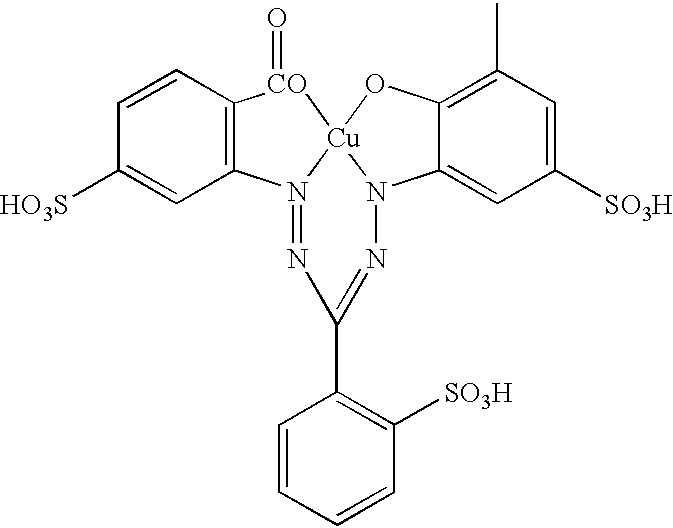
C1([HO3S])=CC2=C(C=C1)[CO](=O)[Cu]13N2=NC(C2=C([SO3H])C=CC=C2)=NN1C1=CC([SO3H])=CC(C)=C1O3
